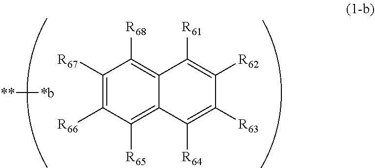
C1([R67])=C([R66])C([R65])=C2C(=C1[R68])C([R61])=C([R62])C([R63])=C2[R64].[*b][**]
